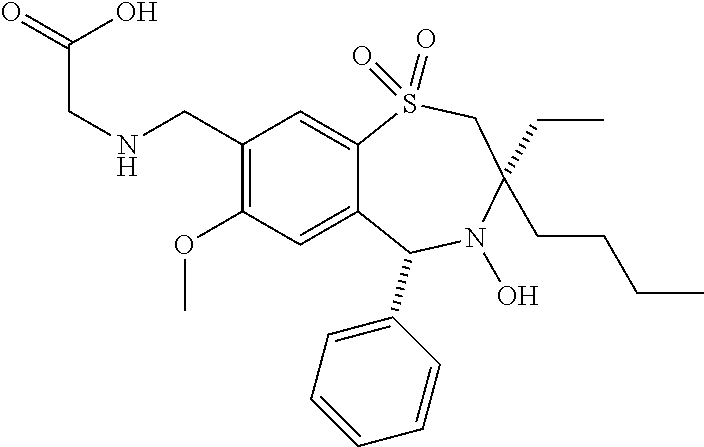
C1(CNCC(=O)O)=C(OC)C=C2C(=C1)S(=O)(=O)CC(CCCC)(CC)N(O)C2C1=CC=CC=C1
